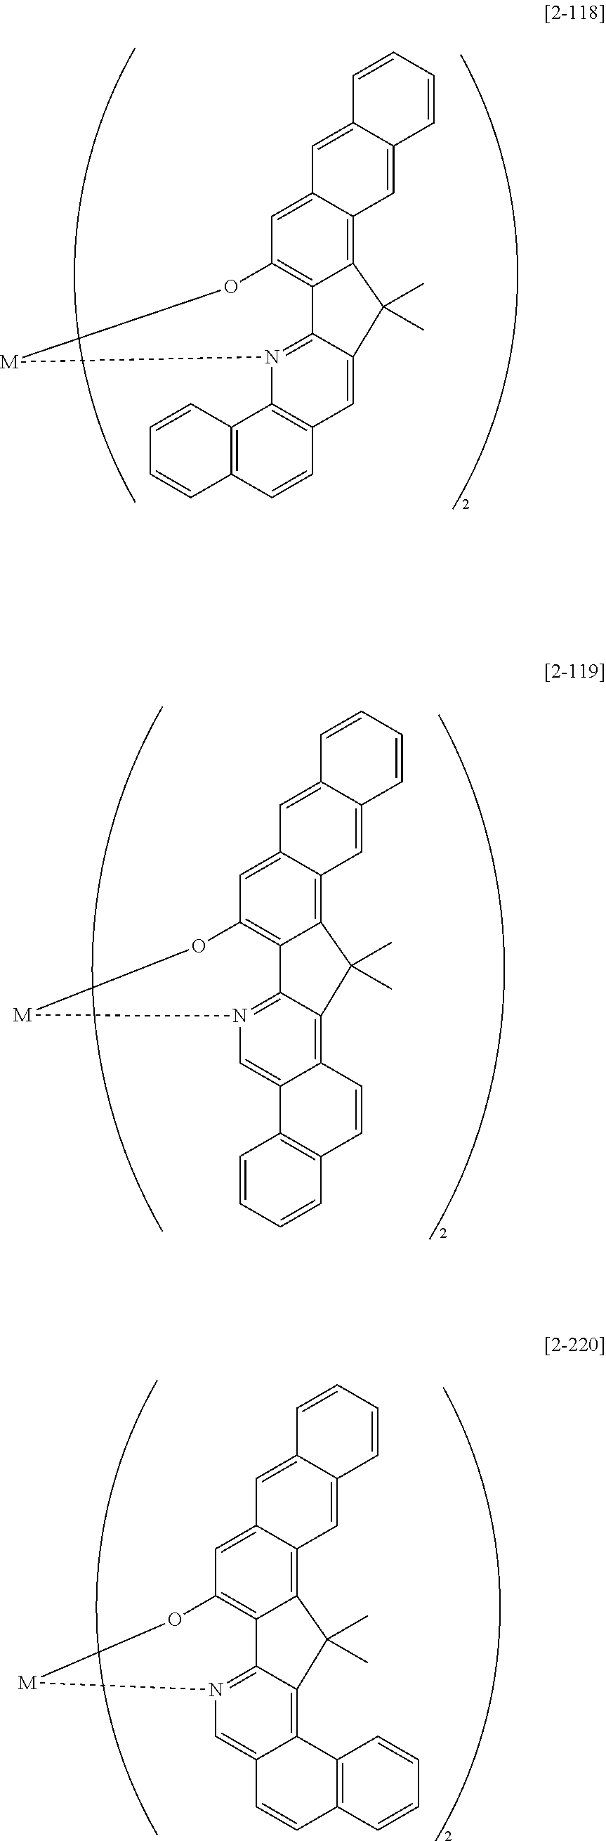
C12=C3C(=CC4=C1C1=N(C5=C(C=C1C2(C)C)C=CC1=C5C=CC=C1)[M]O4)C=C1C(=C3)C=CC=C1.C12=C3C(=CC4=C1C1=N(C=C5C(=C1C2(C)C)C=CC1=C5C=CC=C1)[M]O4)C=C1C(=C3)C=CC=C1.C12=C3C(=CC4=C1C1=N(C=C5C(=C1C2(C)C)C1=C(C=C5)C=CC=C1)[M]O4)C=C1C(=C3)C=CC=C1
